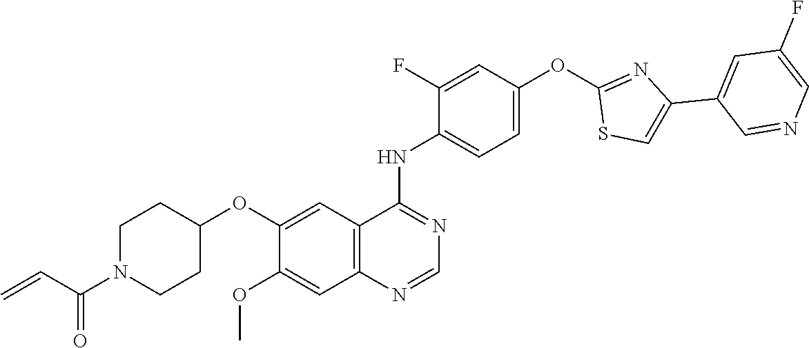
C1=C(OC2=NC(C3=CC(F)=CN=C3)=CS2)C=C(F)C(NC2=NC=NC3=C2C=C(OC2CCN(C(=O)C=C)CC2)C(OC)=C3)=C1
